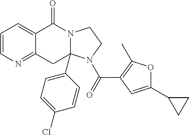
C1=CN=C2C(=C1)C(=O)N1C(C3=CC=C(Cl)C=C3)(C2)N(C(=O)C2=C(C)OC(C3CC3)=C2)CC1
